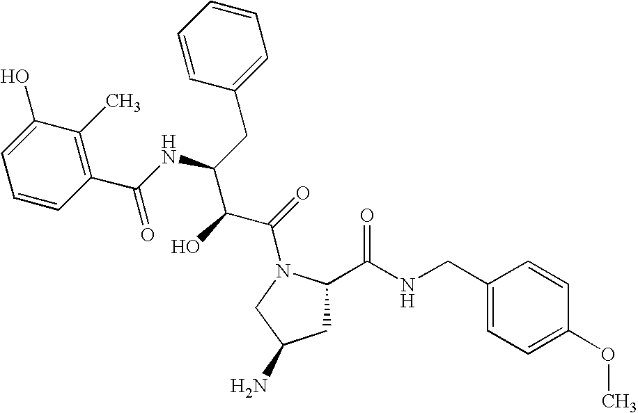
C1C(C(NCC2=CC=C(OC)C=C2)=O)N(C(=O)C(C(NC(C2=C(C)C(O)=CC=C2)=O)CC2=CC=CC=C2)O)CC1N
